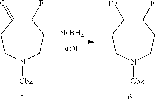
[EtOH].[NaBH4].C1(F)C(O)CCN([Cbz])CC1.C1(F)C(=O)CCN([Cbz])CC1
